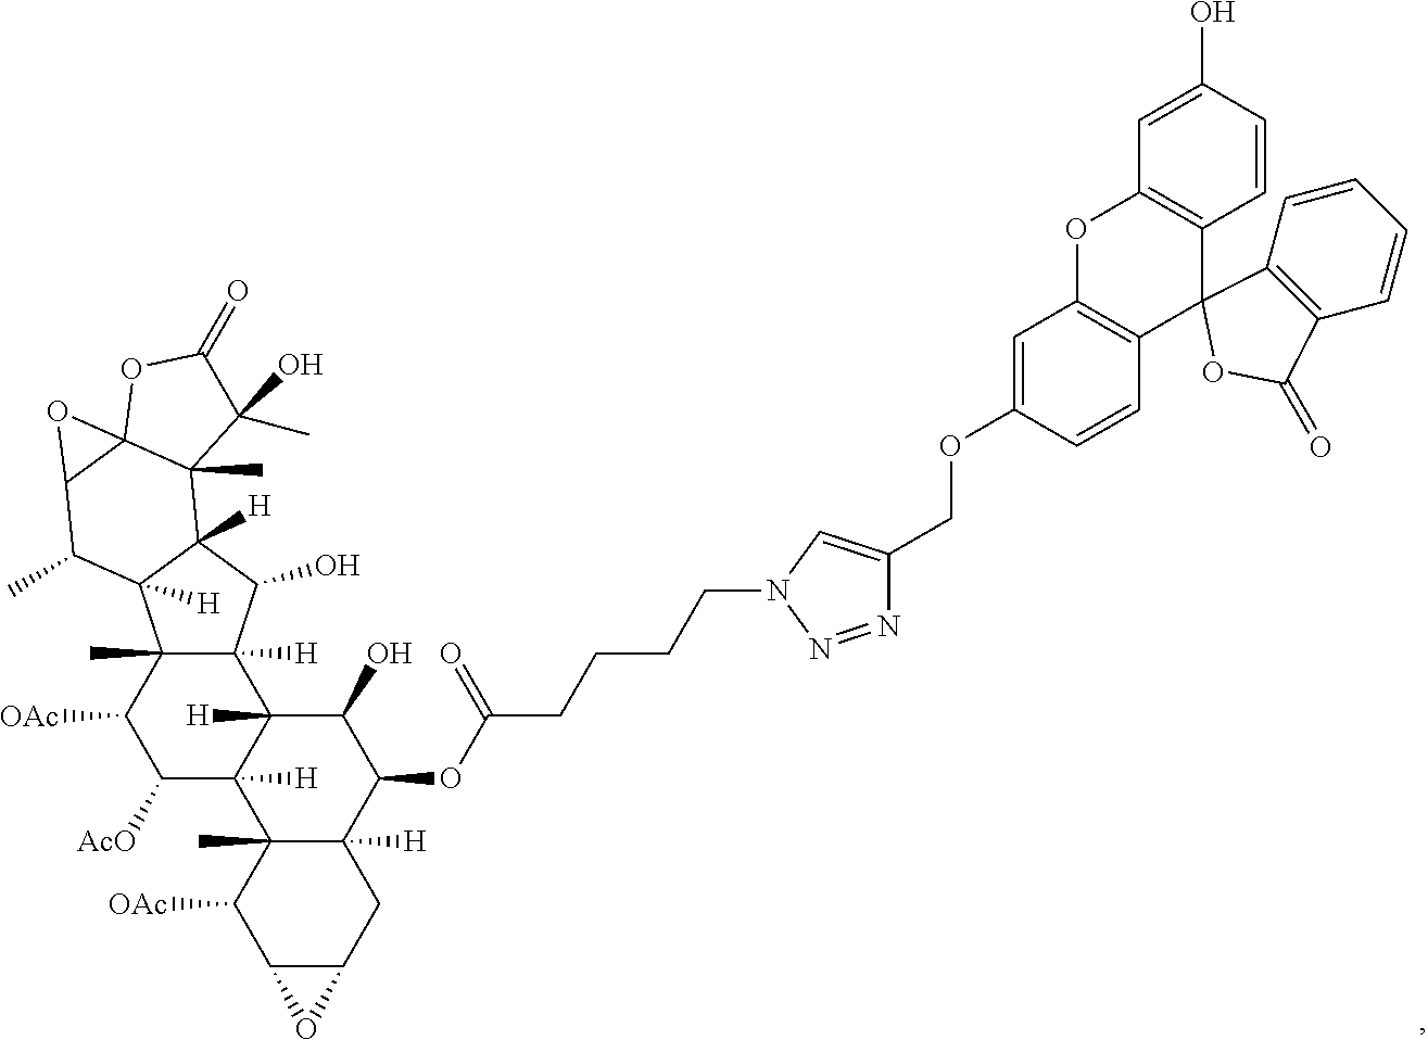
C12C(CC3([H])C(C)(C1[OAc])C1([H])C([H])(C(O)C3OC(CCCCN3N=NC(COC4=CC5=C(C=C4)C4(C6=C(O5)C=C(O)C=C6)C5=C(C=CC=C5)C(=O)O4)=C3)=O)C3([H])C(C)(C([OAc])C1[AcO])C1([H])C([H])(C3O)C3(C)C4(C(C1C)O4)OC(=O)C3(C)O)O2
